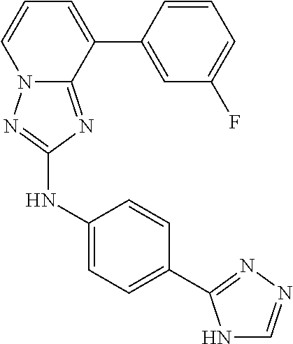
C12=NC(NC3=CC=C(C4=NN=CN4)C=C3)=NN1C=CC=C2C1=CC(F)=CC=C1
